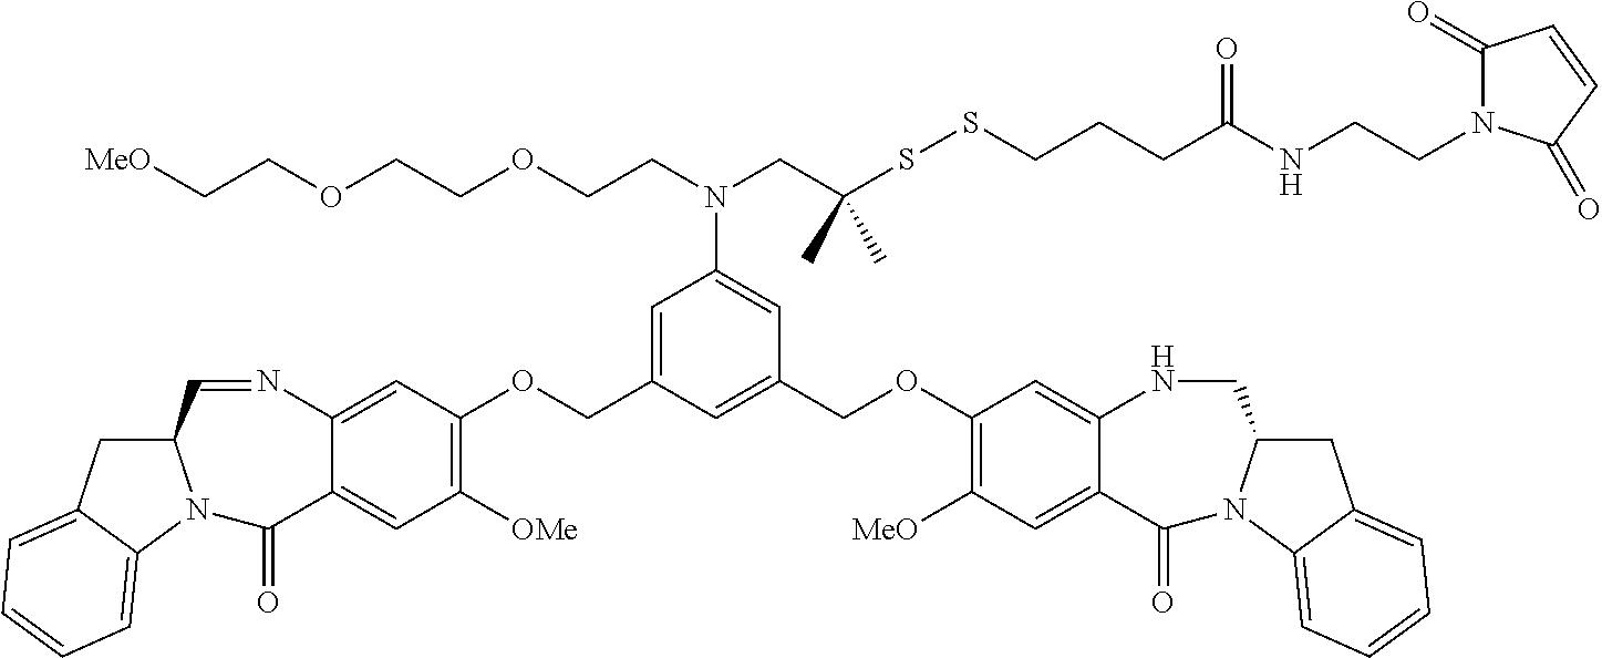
C1=C(COC2=C([OMe])C=C3C(=C2)N=CC2CC4=CC=CC=C4N2C3=O)C=C(COC2=C([MeO])C=C3C(=C2)NCC2CC4=CC=CC=C4N2C3=O)C=C1N(CC(SSCCCC(=O)NCCN1C(=O)C=CC1=O)(C)C)CCOCCOCC[MeO]
